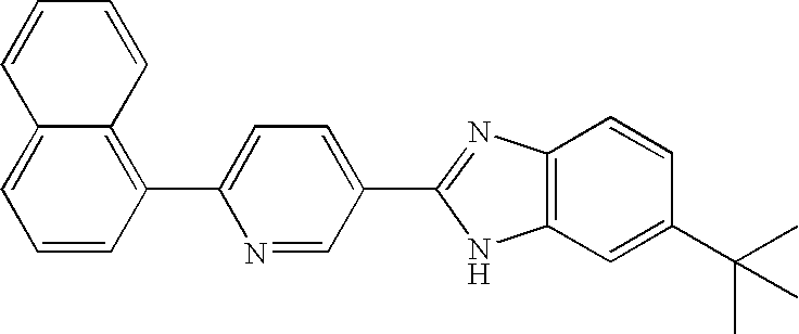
C1=CC(C2=CC=C(C3=NC4=C(N3)C=C(C(C)(C)C)C=C4)C=N2)=C2C(=C1)C=CC=C2
